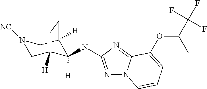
N1=C(NC2([H])C3([H])CN([NC])CC2([H])CC3)N=C2N1C=CC=C2OC(C(F)(F)F)C
